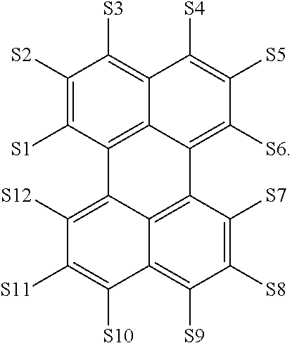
C1([S2])=C([S1])C2=C3C(=C1[S3])C([S4])=C([S5])C([S6])=C3C1=C3C2=C([S12])C([S11])=C([S10])C3=C([S9])C([S8])=C1[S7]
